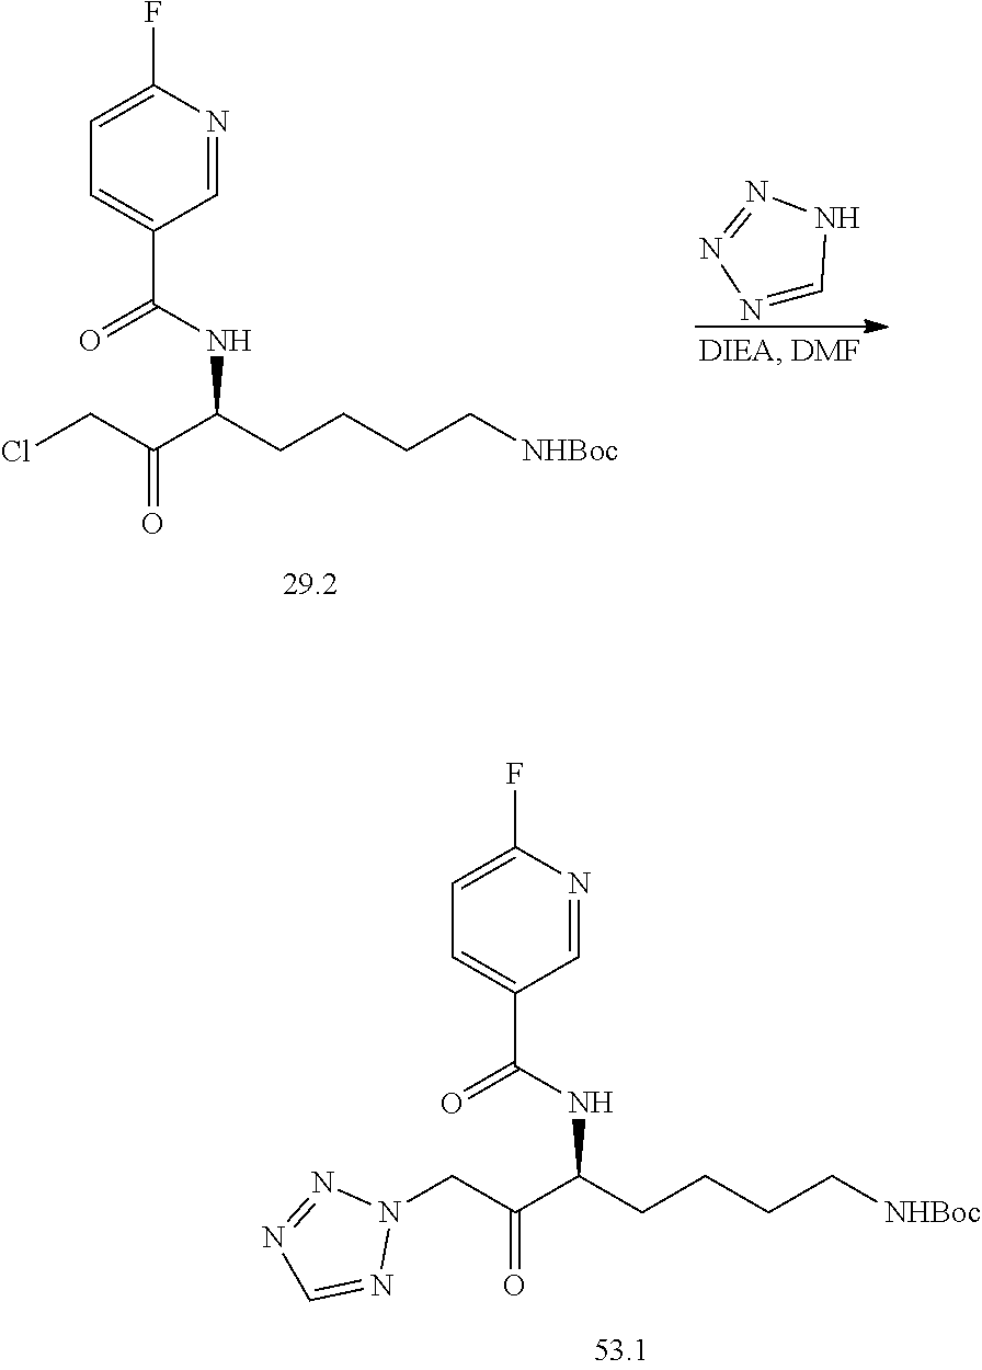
C1=C(F)N=CC(C(NC(CCCC[NHBoc])C(CN2N=NC=N2)=O)=O)=C1.C1=C(F)N=CC(C(NC(CCCC[NHBoc])C(CCl)=O)=O)=C1.N1=CNN=N1
